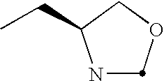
N1COCC1CC
